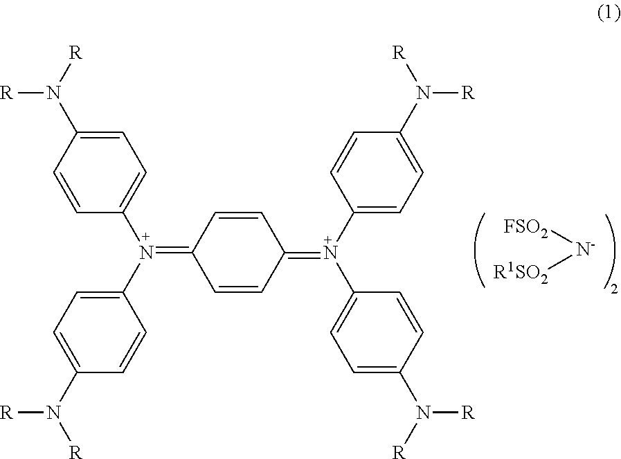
[FSO2][N-][R1SO2].C1=CC(=N(C2=CC=C(N([R])[R])C=C2)C2=CC=C(N([R])[R])C=C2)C=CC1=N(C1=CC=C(N([R])[R])C=C1)C1=CC=C(N([R])[R])C=C1
